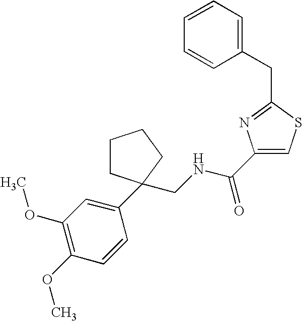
C1CC(C2=CC(OC)=C(OC)C=C2)(CNC(C2=CSC(CC3=CC=CC=C3)=N2)=O)CC1
